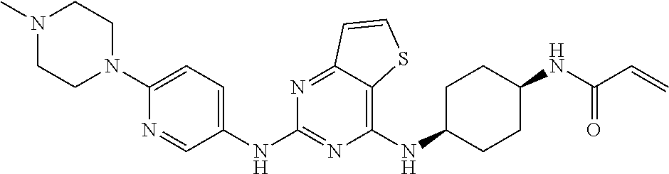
C1(NC2CCC(NC(C=C)=O)CC2)=C2C(=NC(NC3=CC=C(N4CCN(C)CC4)N=C3)=N1)C=CS2
